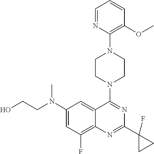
C1=NC(N2CCN(C3=NC(C4(F)CC4)=NC4=C(F)C=C(N(C)CCO)C=C43)CC2)=C(OC)C=C1
